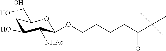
C(C1C(O)C(O)C([NHAc])C(OCCCCC(C(C)(C)C)=O)O1)O
